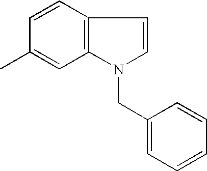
C1(C)=CC2=C(C=C1)C=CN2CC1=CC=CC=C1
